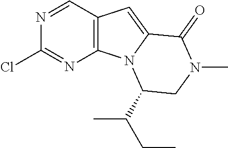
N1=CC2=C(N=C1Cl)N1C(C(C)CC)CN(C)C(=O)C1=C2
